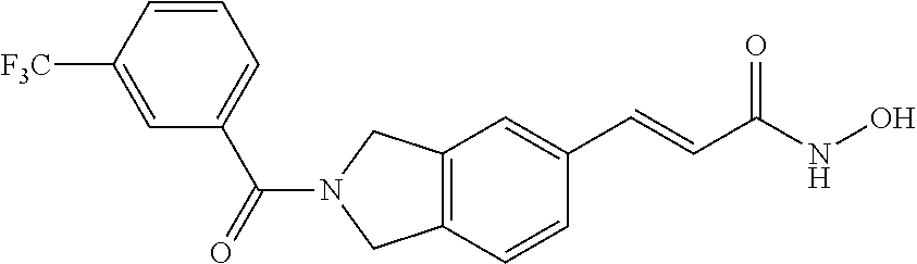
C12=C(C=CC(C=CC(NO)=O)=C1)CN(C(=O)C1=CC=CC([F3C])=C1)C2
